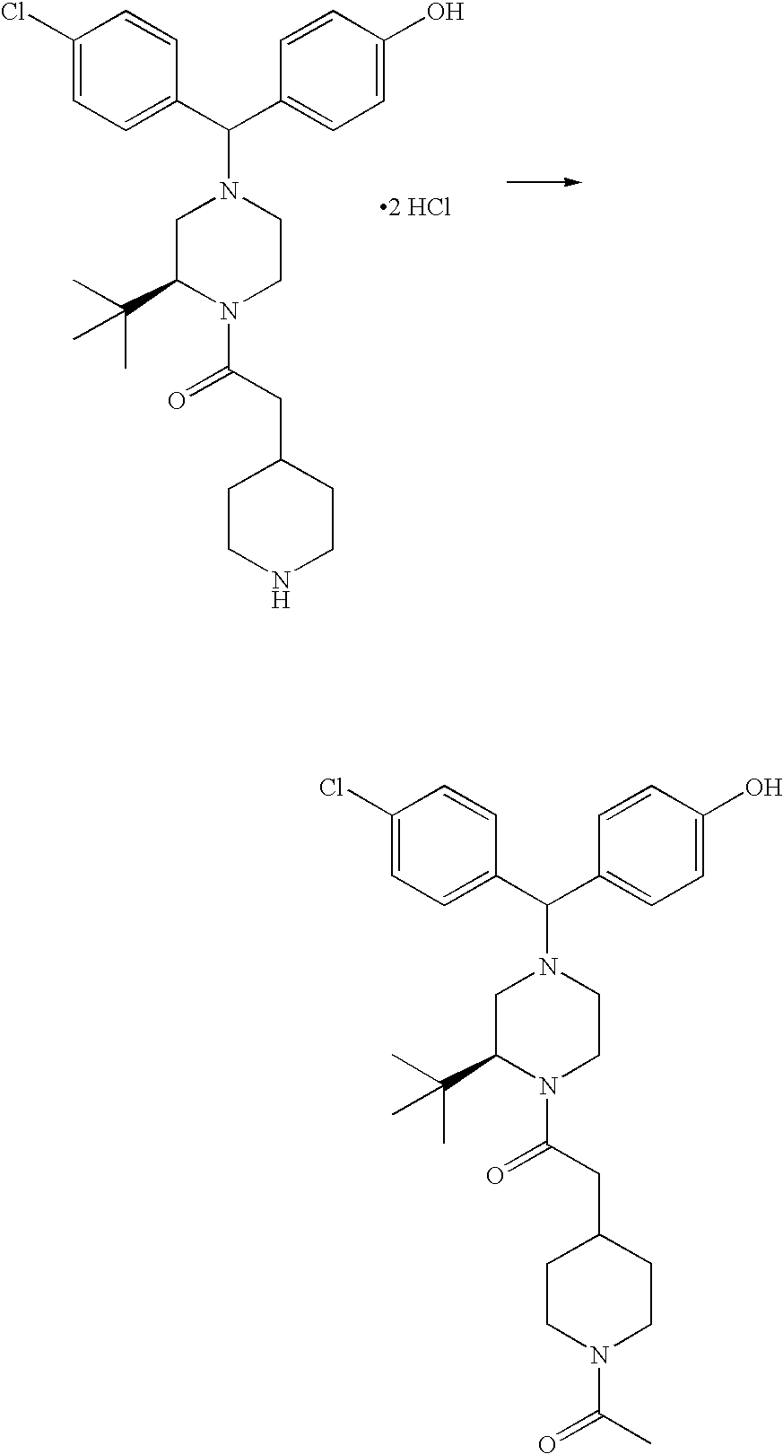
C1=CC(C(C2=CC=C(O)C=C2)N2CC(C(C)(C)C)N(C(CC3CCNCC3)=O)CC2)=CC=C1Cl.[2 HCl].C1=CC(C(C2=CC=C(O)C=C2)N2CC(C(C)(C)C)N(C(CC3CCN(C(C)=O)CC3)=O)CC2)=CC=C1Cl
